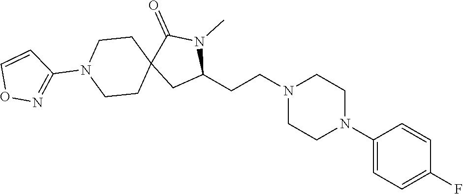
C1(N2CCN(CCC3N(C)C(=O)C4(C3)CCN(C3=NOC=C3)CC4)CC2)=CC=C(F)C=C1
